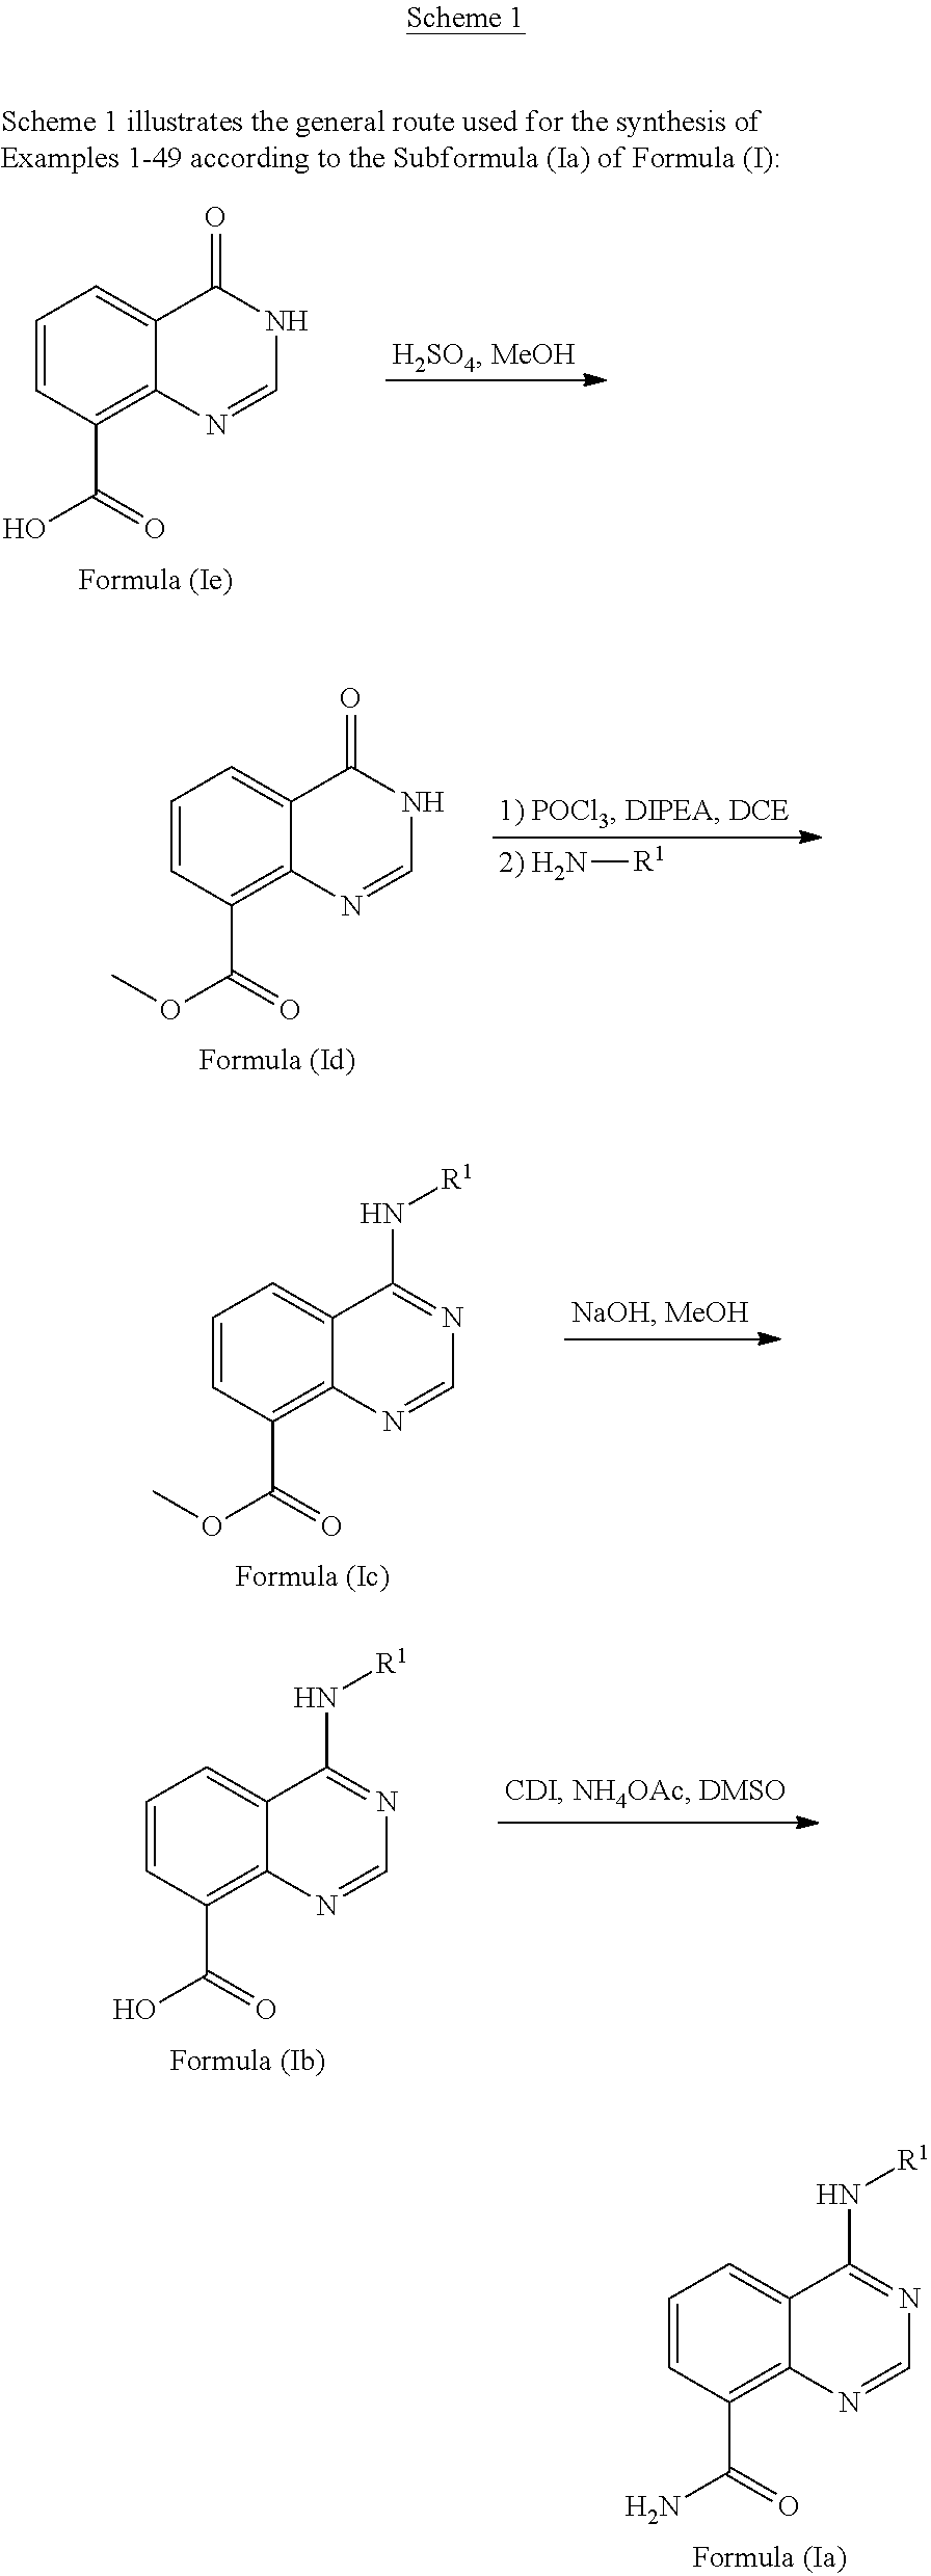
C1=CC(C(OC)=O)=C2C(=C1)C(=O)NC=N2.[2) H2N][R1].C1=CC(C(OC)=O)=C2C(=C1)C(N[R1])=NC=N2.C1=CC(C(O)=O)=C2C(=C1)C(N[R1])=NC=N2.C1=CC(C(N)=O)=C2C(=C1)C(N[R1])=NC=N2.C1=CC(C(O)=O)=C2C(=C1)C(=O)NC=N2
